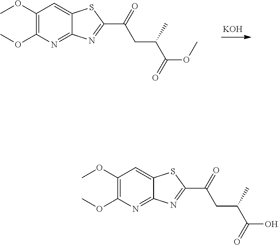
O(C)C1=C(OC)C=C2C(=N1)N=C(C(CC(C)C(OC)=O)=O)S2.[KOH].O(C)C1=C(OC)C=C2C(=N1)N=C(C(CC(C)C(O)=O)=O)S2
